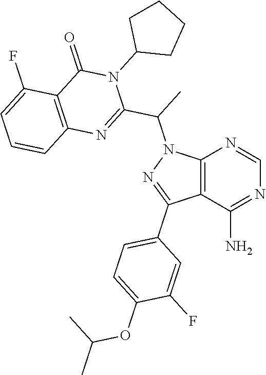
C12=C(C(N)=NC=N1)C(C1=CC=C(OC(C)C)C(F)=C1)=NN2C(C1=NC2=C(C(=O)N1C1CCCC1)C(F)=CC=C2)C
